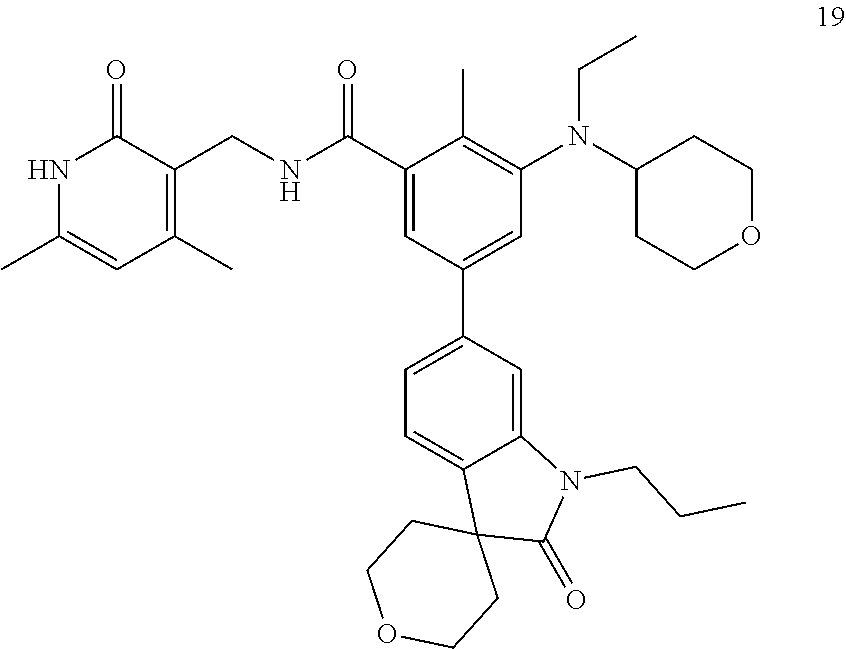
N(CC)(C1=C(C)C(C(NCC2=C(C)C=C(C)NC2=O)=O)=CC(C2=CC=C3C(=C2)N(CCC)C(=O)C32CCOCC2)=C1)C1CCOCC1
